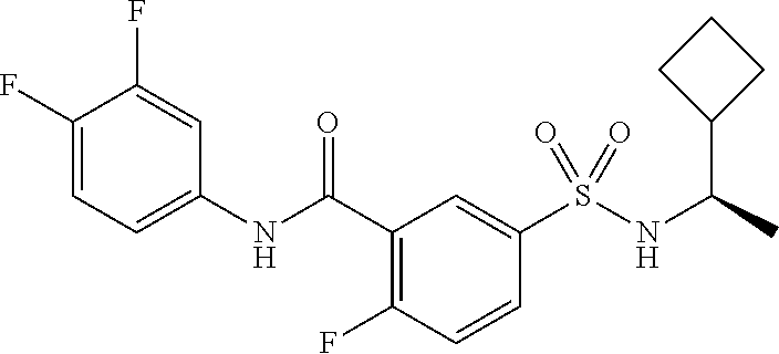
C1(F)=CC=C(NC(C2=C(F)C=CC(S(NC(C)C3CCC3)(=O)=O)=C2)=O)C=C1F
